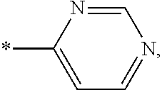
C1(*)=CC=NC=N1
